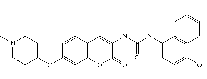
N1(C)CCC(OC2=C(C)C3=C(C=C2)C=C(NC(NC2=CC=C(O)C(CC=C(C)C)=C2)=O)C(=O)O3)CC1
